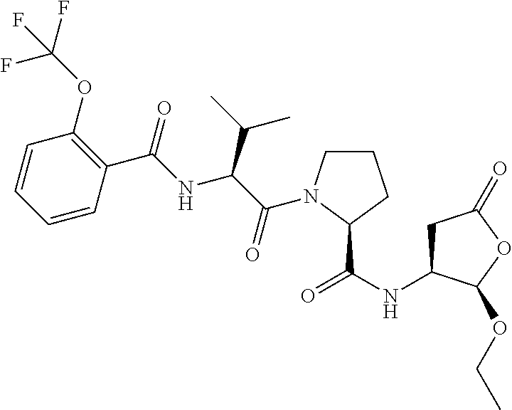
C1=CC=CC(C(=O)NC(C(C)C)C(=O)N2CCCC2C(NC2CC(=O)OC2OCC)=O)=C1OC(F)(F)F
